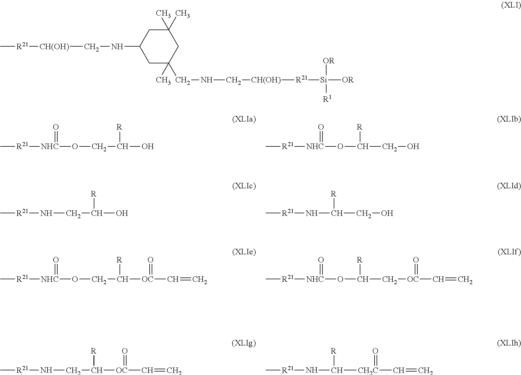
C[R21][NHC](=O)OCC([R])O.C[R21][NHC](=O)OC(CO)[R].C[R21][CH(OH)]CNC1CC(CNC[CH(OH)][R21][Si]([OR])([R1])[OR])(C)CC(C)(C)C1.C[R21]NCC([OC](C=C)=O)[R].C[R21]NC([CH2C](C=C)=O)[R].[R21]([NHC](=O)OCC([R])[OC](=O)C=C)C.C[R21][NHC](=O)OC(C[OC](=O)C=C)[R].C[R21]NCC(O)[R].C[R21]NC(CO)[R]
